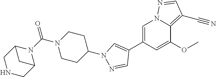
C1=C(C2=CN(C3CCN(C(N4C5CNCC4C5)=O)CC3)N=C2)C=C(OC)C2=C(C#N)C=NN12
